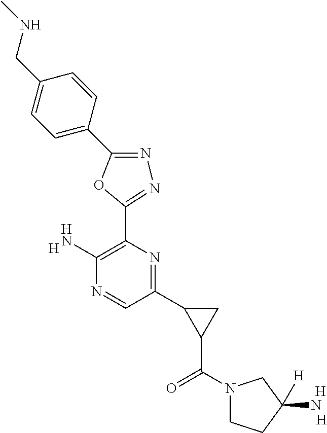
[H].C1(C2C(C(N3CCC(N)([H])C3)=O)C2)=NC(C2=NN=C(C3=CC=C(CNC)C=C3)O2)=C(N)N=C1.[H].[H]
